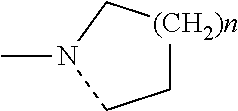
C1[(CH2)n]CN(C)C1
